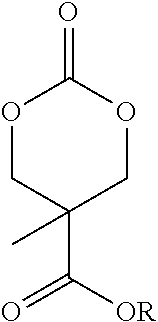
O1CC(C)(C([OR])=O)COC1=O
